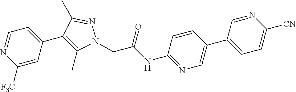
C1([F3C])=CC(C2=C(C)N(CC(NC3=NC=C(C4=CC=C([CN])N=C4)C=C3)=O)N=C2C)=CC=N1
